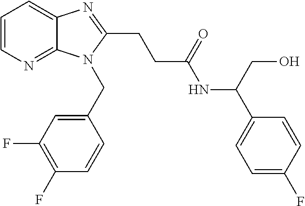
C1=CN=C2C(=C1)N=C(CCC(NC(C1=CC=C(F)C=C1)CO)=O)N2CC1=CC(F)=C(F)C=C1
